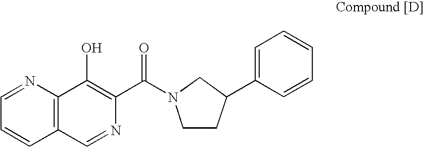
C12=C(N=CC=C1)C(O)=C(C(=O)N1CCC(C3=CC=CC=C3)C1)N=C2
